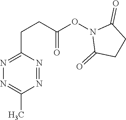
N1=NC(CCC(ON2C(=O)CCC2=O)=O)=NN=C1C
